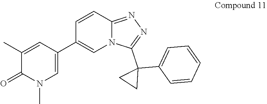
C1(C2=CN(C)C(=O)C(C)=C2)=CN2C(=NN=C2C2(C3=CC=CC=C3)CC2)C=C1
